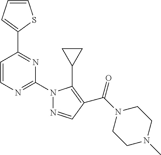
C1=CC=C(C2=NC(N3N=CC(C(N4CCN(C)CC4)=O)=C3C3CC3)=NC=C2)S1
